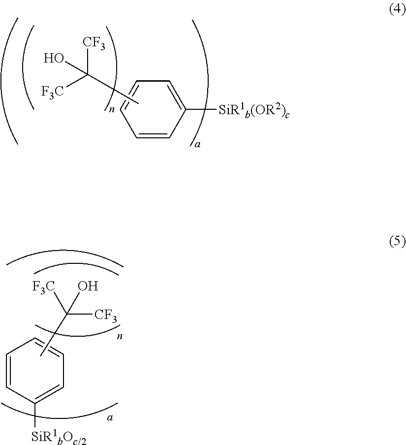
C1=CC([SiR1b(OR2)c])=CC=C1.CC([F3C])([CF3])O.C1=CC([SiR1bOc/2])=CC=C1.CC([F3C])([CF3])O
